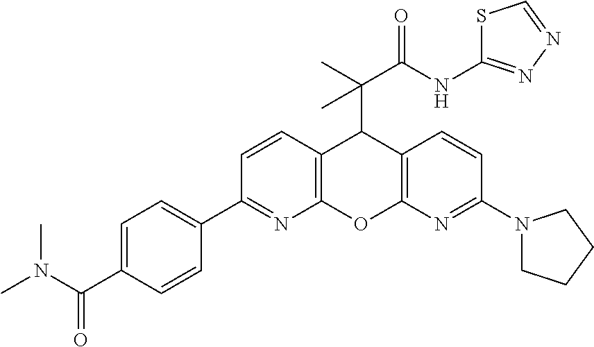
S1C(NC(C(C)(C2C3=C(OC4=C2C=CC(N2CCCC2)=N4)N=C(C2=CC=C(C(N(C)C)=O)C=C2)C=C3)C)=O)=NN=C1
